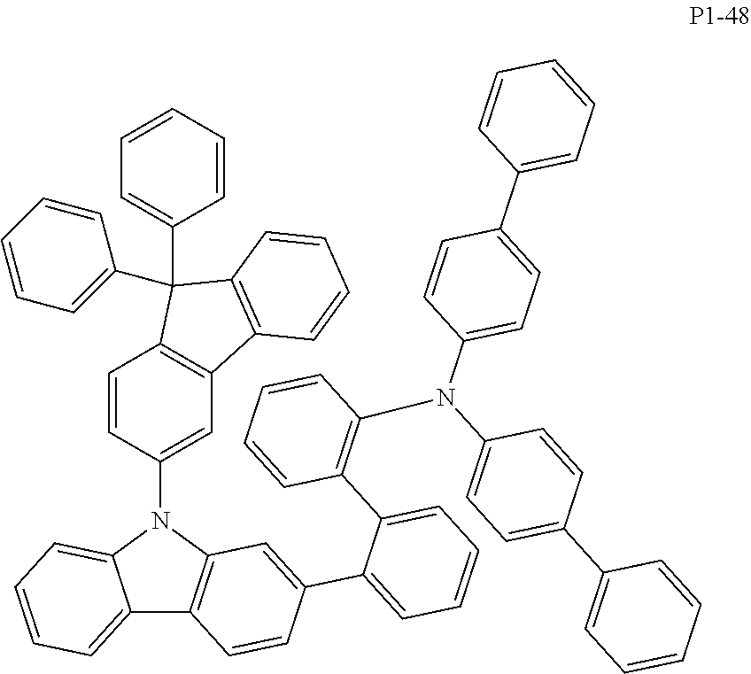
C12=CC=CC=C1N(C1=CC3=C(C=C1)C(C1=CC=CC=C1)(C1=CC=CC=C1)C1=C3C=CC=C1)C1=C2C=CC(C2=CC=CC=C2C2=C(N(C3=CC=C(C4=CC=CC=C4)C=C3)C3=CC=C(C4=CC=CC=C4)C=C3)C=CC=C2)=C1
